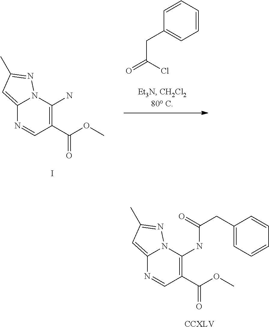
C1=CC=CC(CC(=O)Cl)=C1.C12=CC(C)=NN1C(N)=C(C(OC)=O)C=N2.I.C12=CC(C)=NN1C(NC(CC1=CC=CC=C1)=O)=C(C(OC)=O)C=N2.[CCXLV]
